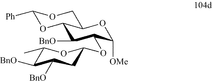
C1([BnO])C(C)OC(OC2C([OMe])OC3COC([Ph])OC3C2[BnO])CC1[BnO]
